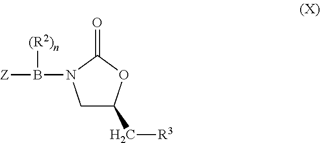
B([(R2)n])(N1CC(C[R3])OC1=O)[Z]
